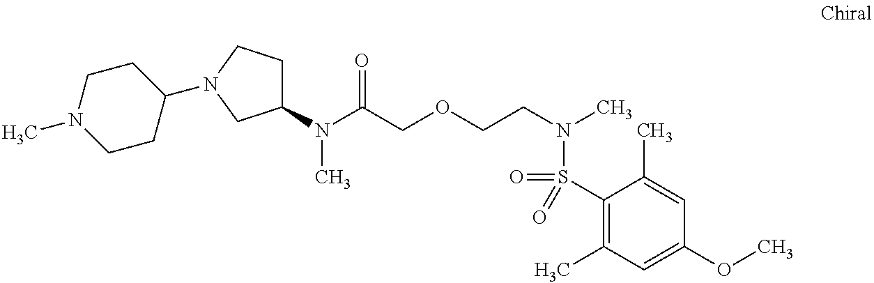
C1(N(C(COCCN(C)S(=O)(C2=C(C)C=C(OC)C=C2C)=O)=O)C)CCN(C2CCN(C)CC2)C1
